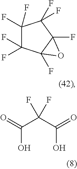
O=C(C(C(=O)O)(F)F)O.C1(F)(F)C(F)(F)C2(F)C(F)(C1(F)F)O2
